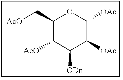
C1(C[AcO])C([AcO])C([OBn])C([OAc])C([OAc])O1
